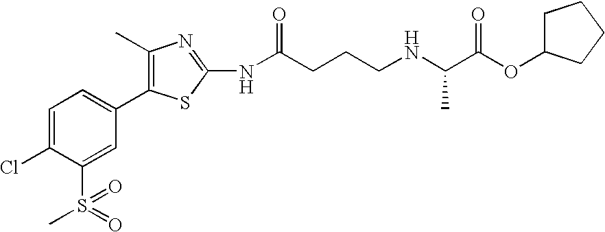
C1=C(Cl)C(S(=O)(C)=O)=CC(C2=C(C)N=C(NC(CCCNC(C(OC3CCCC3)=O)C)=O)S2)=C1
